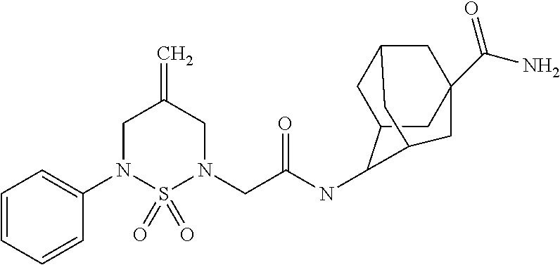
C1=CC=CC(N2S(=O)(=O)N(CC(NC3C4CC5CC(C(=O)N)(CC3C5)C4)=O)CC(=C)C2)=C1
